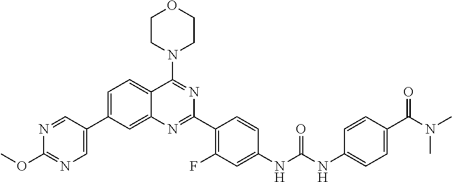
C1=C(C2=CN=C(OC)N=C2)C=C2C(=C1)C(N1CCOCC1)=NC(C1=C(F)C=C(NC(NC3=CC=C(C(N(C)C)=O)C=C3)=O)C=C1)=N2
